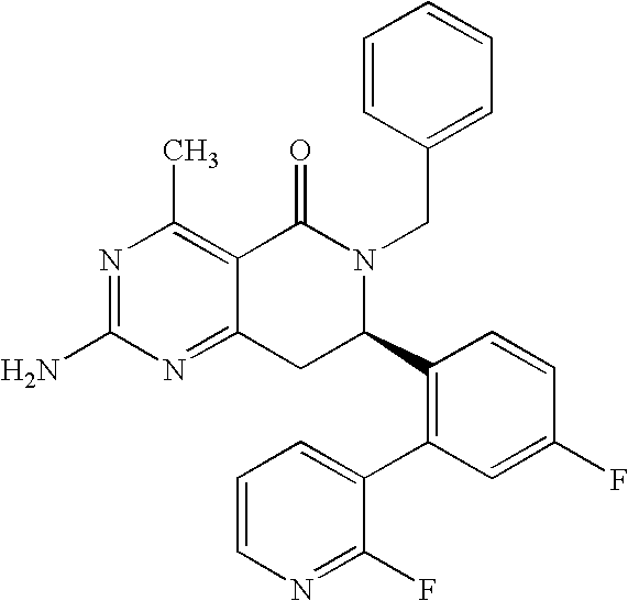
C12=NC(N)=NC(C)=C1C(=O)N(CC1=CC=CC=C1)C(C1=C(C3=CC=CN=C3F)C=C(F)C=C1)C2
